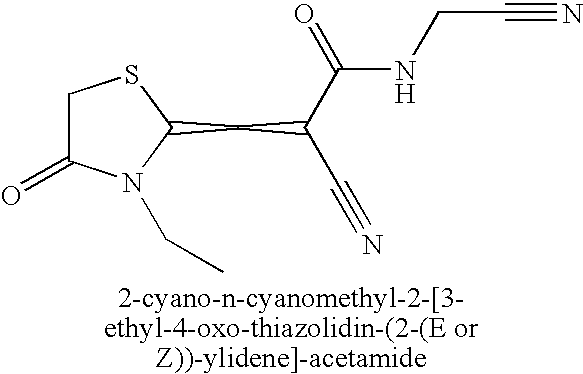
C1C(=O)N(CC)C(CC(C(=O)NCC#N)C#N)S1
